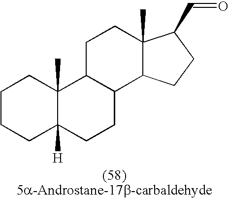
C1CCC2([H])C(C)(C1)C1C(CC2)C2C(C)(CC1)C(C=O)CC2
